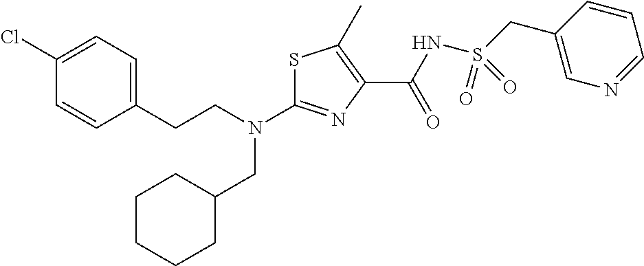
S1C(N(CCC2=CC=C(Cl)C=C2)CC2CCCCC2)=NC(C(NS(CC2=CN=CC=C2)(=O)=O)=O)=C1C
